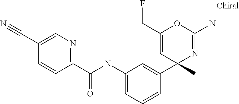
C1=C(C#N)C=CC(C(NC2=CC=CC(C3(C)N=C(N)OC(CF)=C3)=C2)=O)=N1
